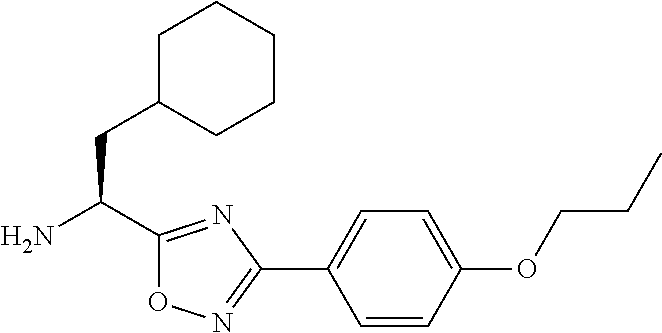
C1(C(N)CC2CCCCC2)=NC(C2=CC=C(OCCC)C=C2)=NO1
